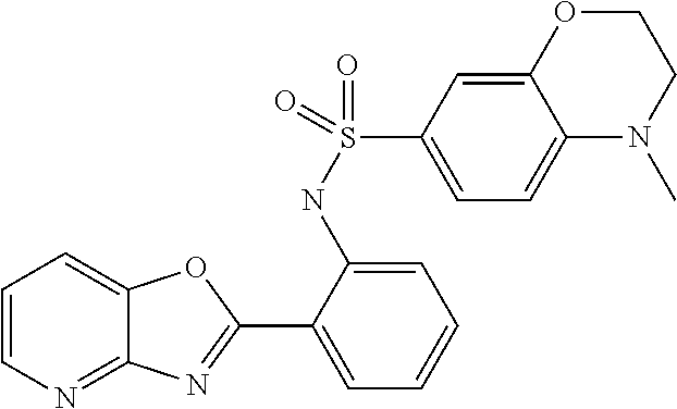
C1(NS(C2=CC=C3C(=C2)OCCN3C)(=O)=O)=CC=CC=C1C1=NC2=NC=CC=C2O1
